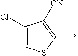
C1(Cl)=CSC(*)=C1[CN]
